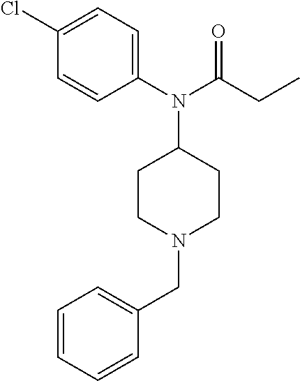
C1=C(Cl)C=CC(N(C2CCN(CC3=CC=CC=C3)CC2)C(CC)=O)=C1
